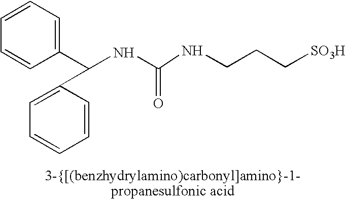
C1=CC(C(NC(=O)NCCC[SO3H])C2=CC=CC=C2)=CC=C1
